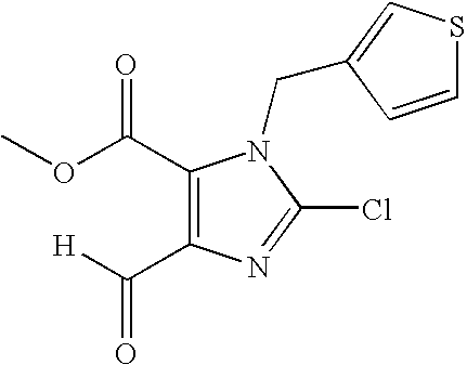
C1(C(OC)=O)=C(C([H])=O)N=C(Cl)N1CC1=CSC=C1
